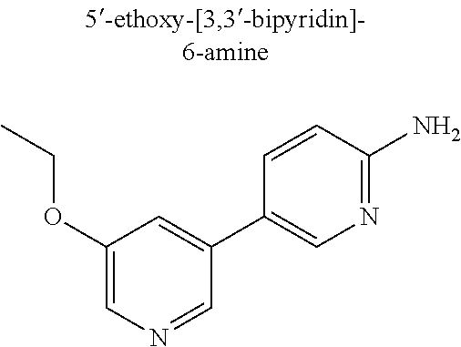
C1(OCC)=CN=CC(C2=CN=C(N)C=C2)=C1
